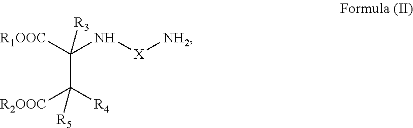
[R1OOC]C(N[X][NH2])([R3])C([R4])([R2OOC])[R5]
